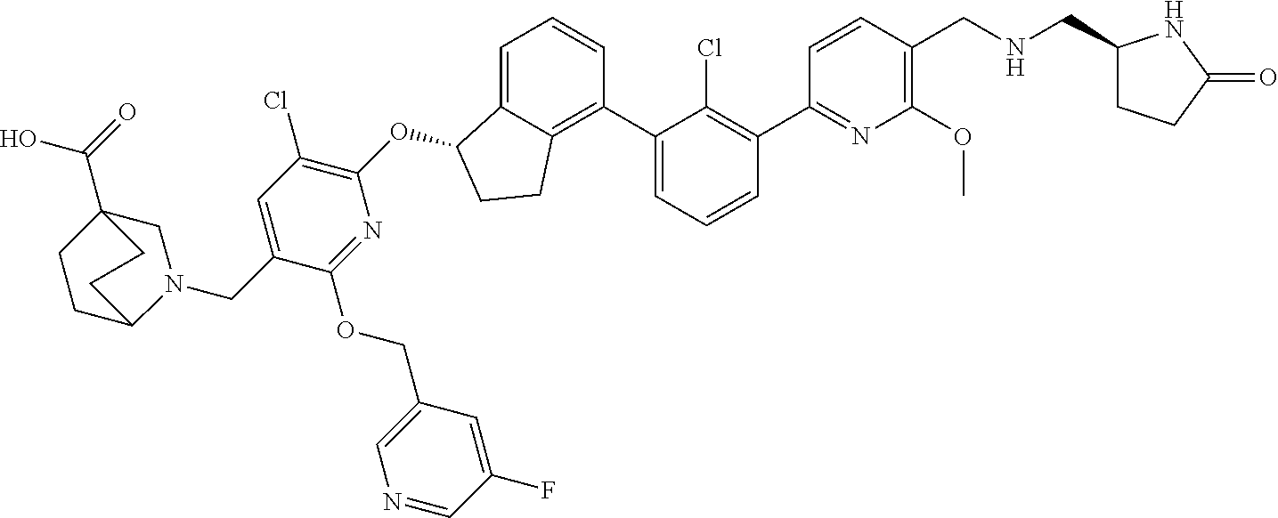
O(C1C2=CC=CC(C3=CC=CC(C4=NC(OC)=C(CNCC5CCC(=O)N5)C=C4)=C3Cl)=C2CC1)C1=C(Cl)C=C(CN2CC3(C(=O)O)CCC2CC3)C(OCC2=CN=CC(F)=C2)=N1
